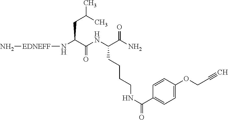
N[EDNEFF]NC(C(NC(C(N)=O)CCCCNC(=O)C1=CC=C(OCC#C)C=C1)=O)CC(C)C
